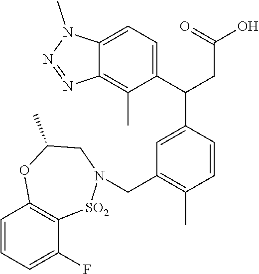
C1=CC=C(F)C2=C1OC(C)CN(CC1=C(C)C=CC(C(C3=CC=C4C(=C3C)N=NN4C)CC(O)=O)=C1)[SO2]2
